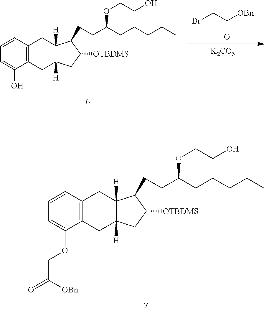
C(Br)C(=O)[OBn].[K2CO3].C1=C(O)C2=C(C=C1)CC1([H])C([H])(C2)CC([OTBDMS])C1CCC(OCCO)CCCCC.C1=C(OCC(=O)[OBn])C2=C(C=C1)CC1([H])C([H])(C2)CC([OTBDMS])C1CCC(OCCO)CCCCC
